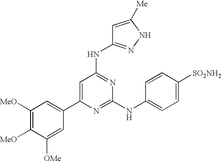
C1=C(C2=CC([MeO])=C([MeO])C([OMe])=C2)N=C(NC2=CC=C([SO2NH2])C=C2)N=C1NC1=NNC([Me])=C1
